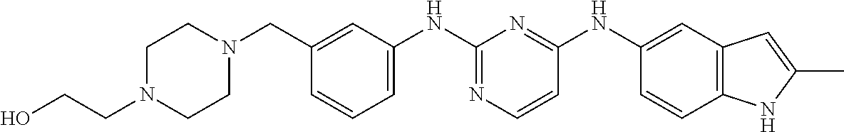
C1(CN2CCN(CCO)CC2)=CC(NC2=NC=CC(NC3=CC4=C(C=C3)NC(C)=C4)=N2)=CC=C1
